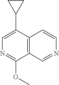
C1=C(C2CC2)C2=C(C(OC)=N1)C=NC=C2
